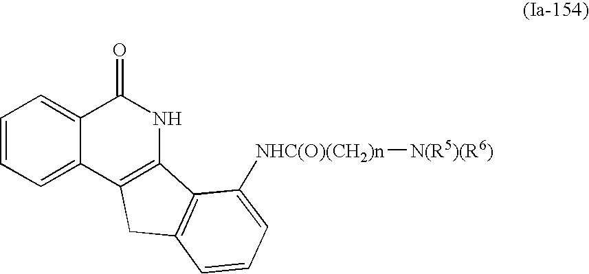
C1=CC=C2C(=C1)C(=O)NC1=C2CC2=C1C([NHC(O)(CH2)n][N(R5)(R6)])=CC=C2
